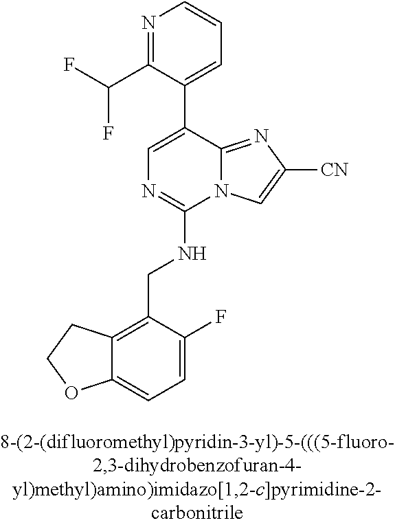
C12=CC=C(F)C(CNC3=NC=C(C4=CC=CN=C4C(F)F)C4=NC([CN])=CN34)=C1CCO2
